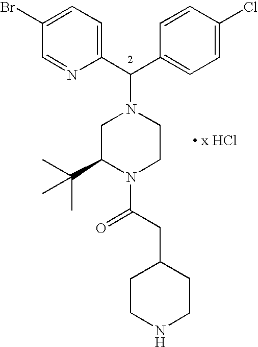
C1=C(Br)C=NC(C(C2=CC=C(Cl)C=C2)N2CC(C(C)(C)C)N(C(CC3CCNCC3)=O)CC2)=C1.[ x HCl]
